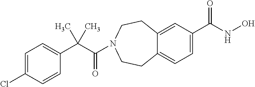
C12=CC=C(C(NO)=O)C=C1CCN(C(C(C1=CC=C(Cl)C=C1)(C)C)=O)CC2
